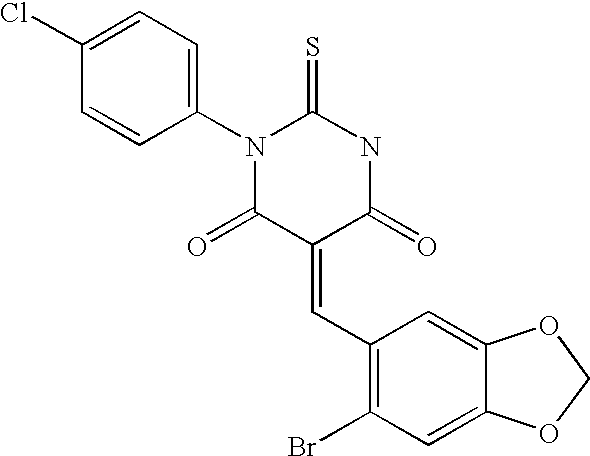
S=C1NC(=O)C(=CC2=C(Br)C=C3C(=C2)OCO3)C(=O)N1C1=CC=C(Cl)C=C1
